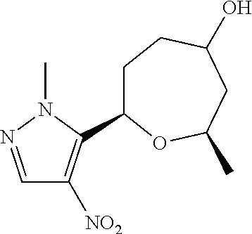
C1=NN(C)C(C2CCC(O)CC(C)O2)=C1[NO2]
